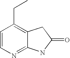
C1(CC)=C2C(=NC=C1)NC(=O)C2
